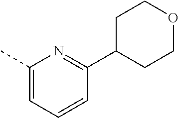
C1(C)=CC=CC(C2CCOCC2)=N1
